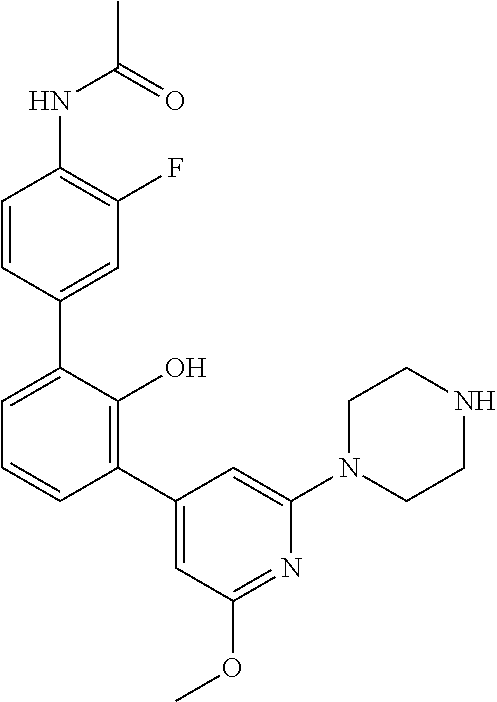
C1(NC(C)=O)=C(F)C=C(C2=CC=CC(C3=CC(OC)=NC(N4CCNCC4)=C3)=C2O)C=C1
